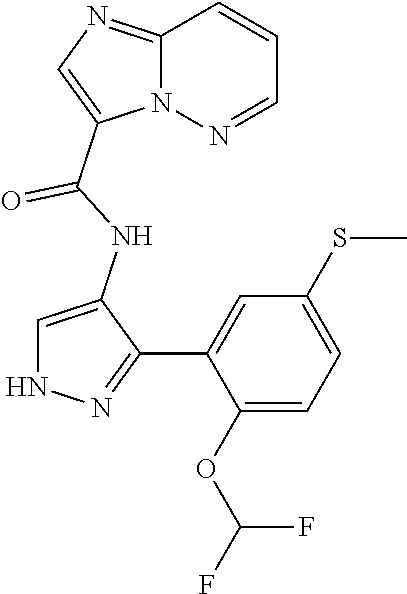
C1=C(NC(=O)C2=CN=C3N2N=CC=C3)C(C2=CC(SC)=CC=C2OC(F)F)=NN1
